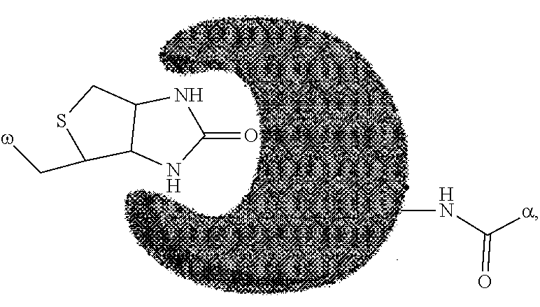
C1(=O)NC2C(N1)C(C[w])SC2.CNC([a])=O
